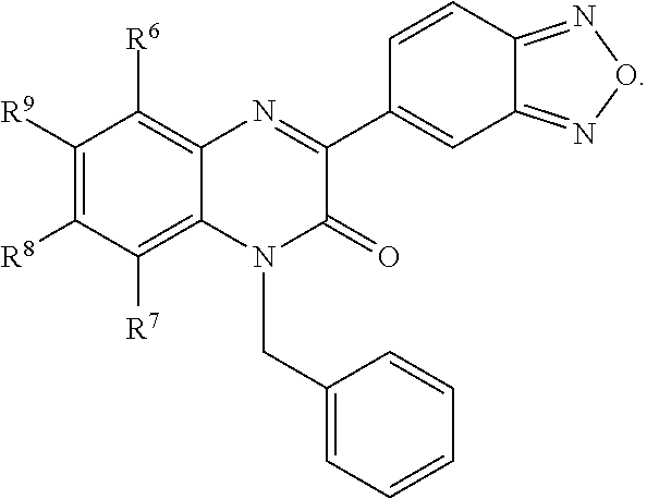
C12=C([R7])C([R8])=C([R9])C([R6])=C1N=C(C1=CC3=NON=C3C=C1)C(=O)N2CC1=CC=CC=C1
